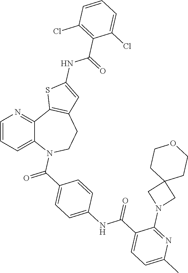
C1=CC=C2C(=N1)C1=C(CCN2C(C2=CC=C(NC(C3=CC=C(C)N=C3N3CC4(C3)CCOCC4)=O)C=C2)=O)C=C(NC(=O)C2=C(Cl)C=CC=C2Cl)S1
